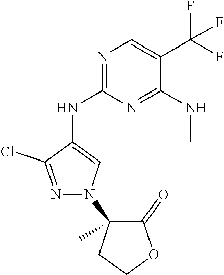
N1=C(NC2=CN(C3(C)C(=O)OCC3)N=C2Cl)N=C(NC)C(C(F)(F)F)=C1
